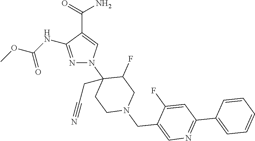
N1=C(NC(OC)=O)C(C(=O)N)=CN1C1(CC#N)CCN(CC2=CN=C(C3=CC=CC=C3)C=C2F)CC1F
